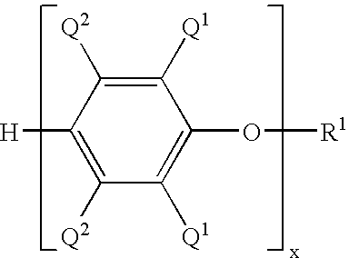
C1([H])=C([Q2])C([Q1])=C(O[R1])C([Q1])=C1[Q2]
